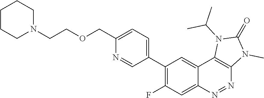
C1(C2=CC=C(COCCN3CCCCC3)N=C2)=C(F)C=C2C(=C1)C1=C(N=N2)N(C)C(=O)N1C(C)C
